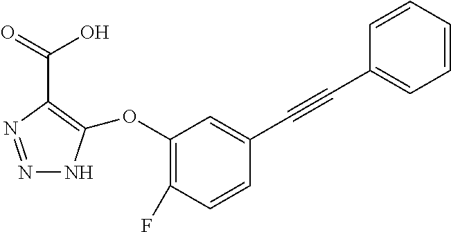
N1=NC(C(O)=O)=C(OC2=C(F)C=CC(C#CC3=CC=CC=C3)=C2)N1
